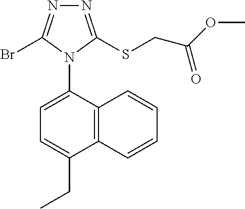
N1=C(SCC(OC)=O)N(C2=CC=C(CC)C3=C2C=CC=C3)C(Br)=N1
